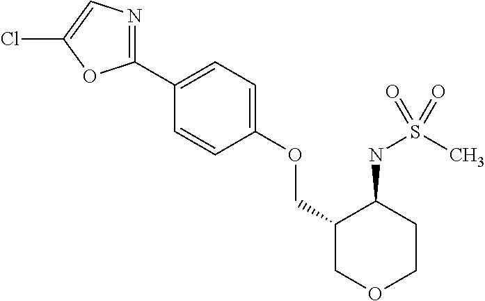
C1(C2=CC=C(OCC3COCCC3NS(C)(=O)=O)C=C2)=NC=C(Cl)O1
